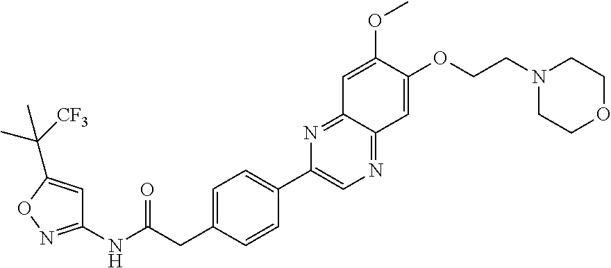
C1=C(CC(NC2=NOC(C([CF3])(C)C)=C2)=O)C=CC(C2=CN=C3C(=N2)C=C(OC)C(OCCN2CCOCC2)=C3)=C1
